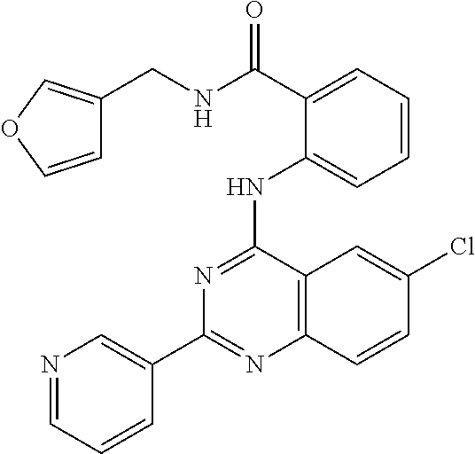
C1(C2=CN=CC=C2)=NC2=C(C(NC3=CC=CC=C3C(NCC3=COC=C3)=O)=N1)C=C(Cl)C=C2
